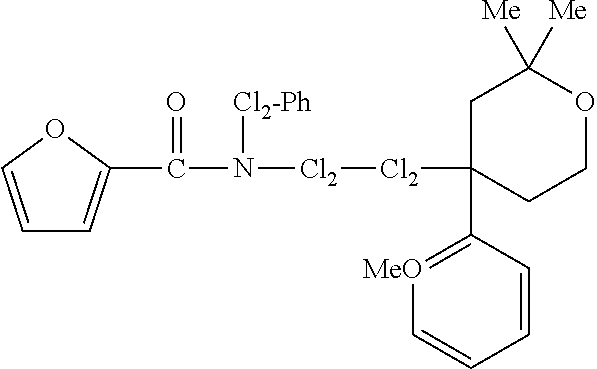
C1=COC(C(=O)N([Cl2-Ph])[Cl2][Cl2]C2(C3=[MeO]C=CC=C3)CCOC([Me])([Me])C2)=C1
